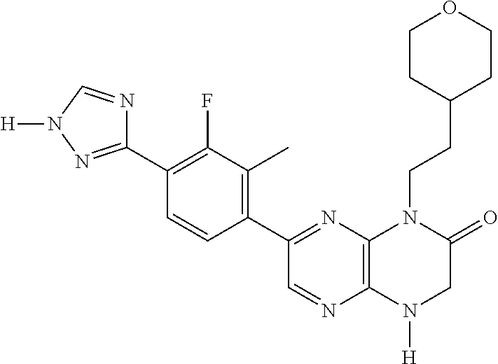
C12=C(N([H])CC(=O)N1CCC1CCOCC1)N=CC(C1=C(C)C(F)=C(C3=NN([H])C=N3)C=C1)=N2
